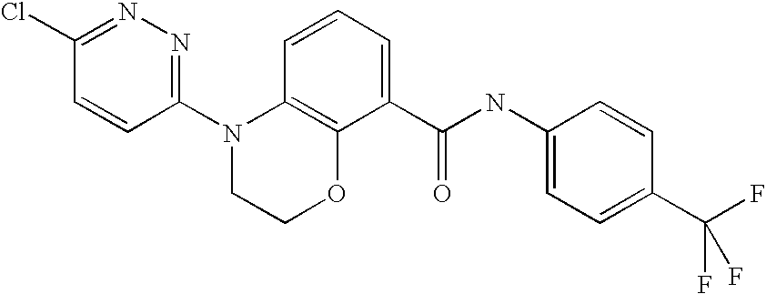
C1(N2CCOC3=C2C=CC=C3C(NC2=CC=C(C(F)(F)F)C=C2)=O)=NN=C(Cl)C=C1
